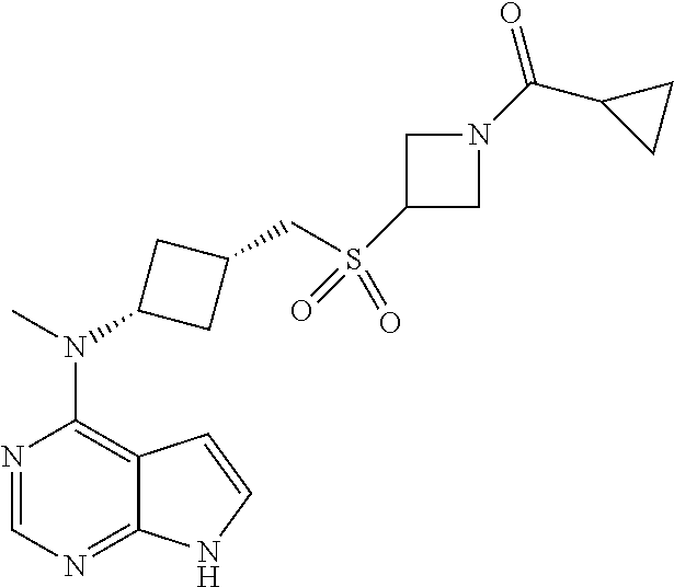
N1=CN=C2C(=C1N(C)C1CC(CS(C3CN(C(C4CC4)=O)C3)(=O)=O)C1)C=CN2
